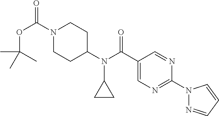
N1(C(OC(C)(C)C)=O)CCC(N(C(C2=CN=C(N3N=CC=C3)N=C2)=O)C2CC2)CC1
